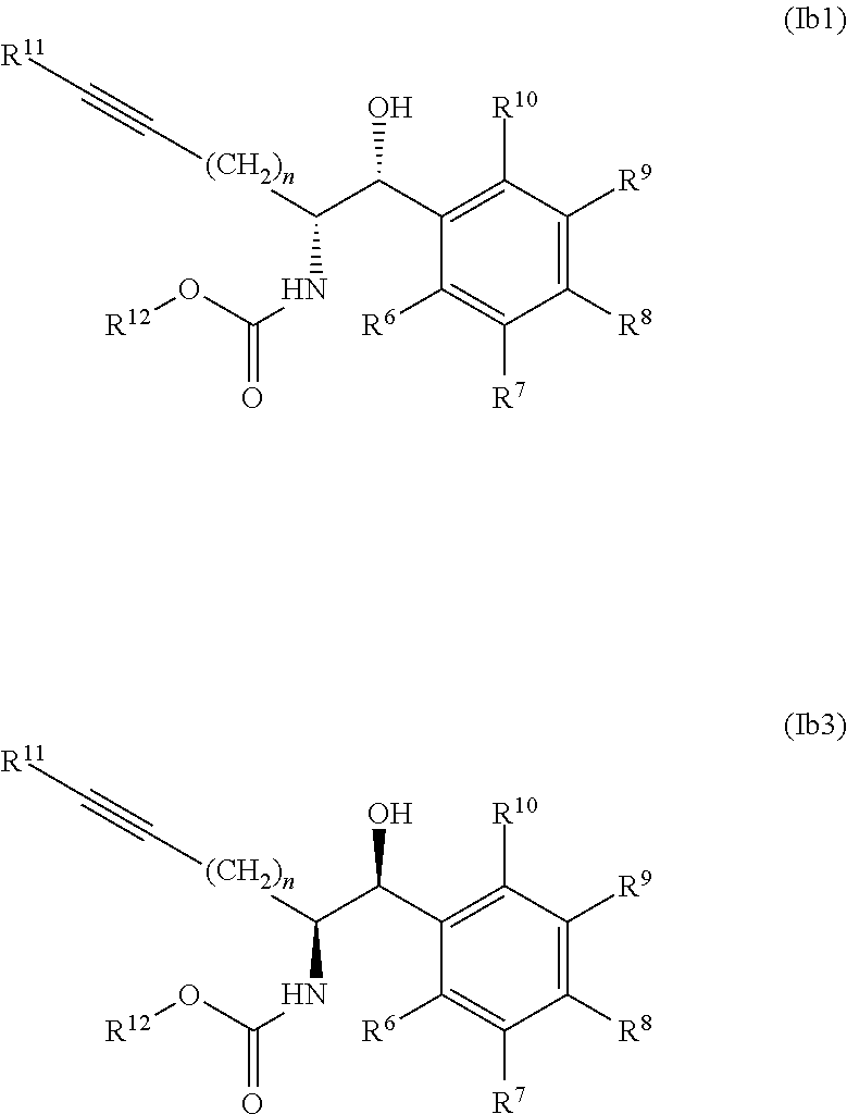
C1(C(O)C([(CH2)n]C#C[R11])NC(O[R12])=O)=C([R10])C([R9])=C([R8])C([R7])=C1[R6].C1(C(O)C([(CH2)n]C#C[R11])NC(O[R12])=O)=C([R10])C([R9])=C([R8])C([R7])=C1[R6]
